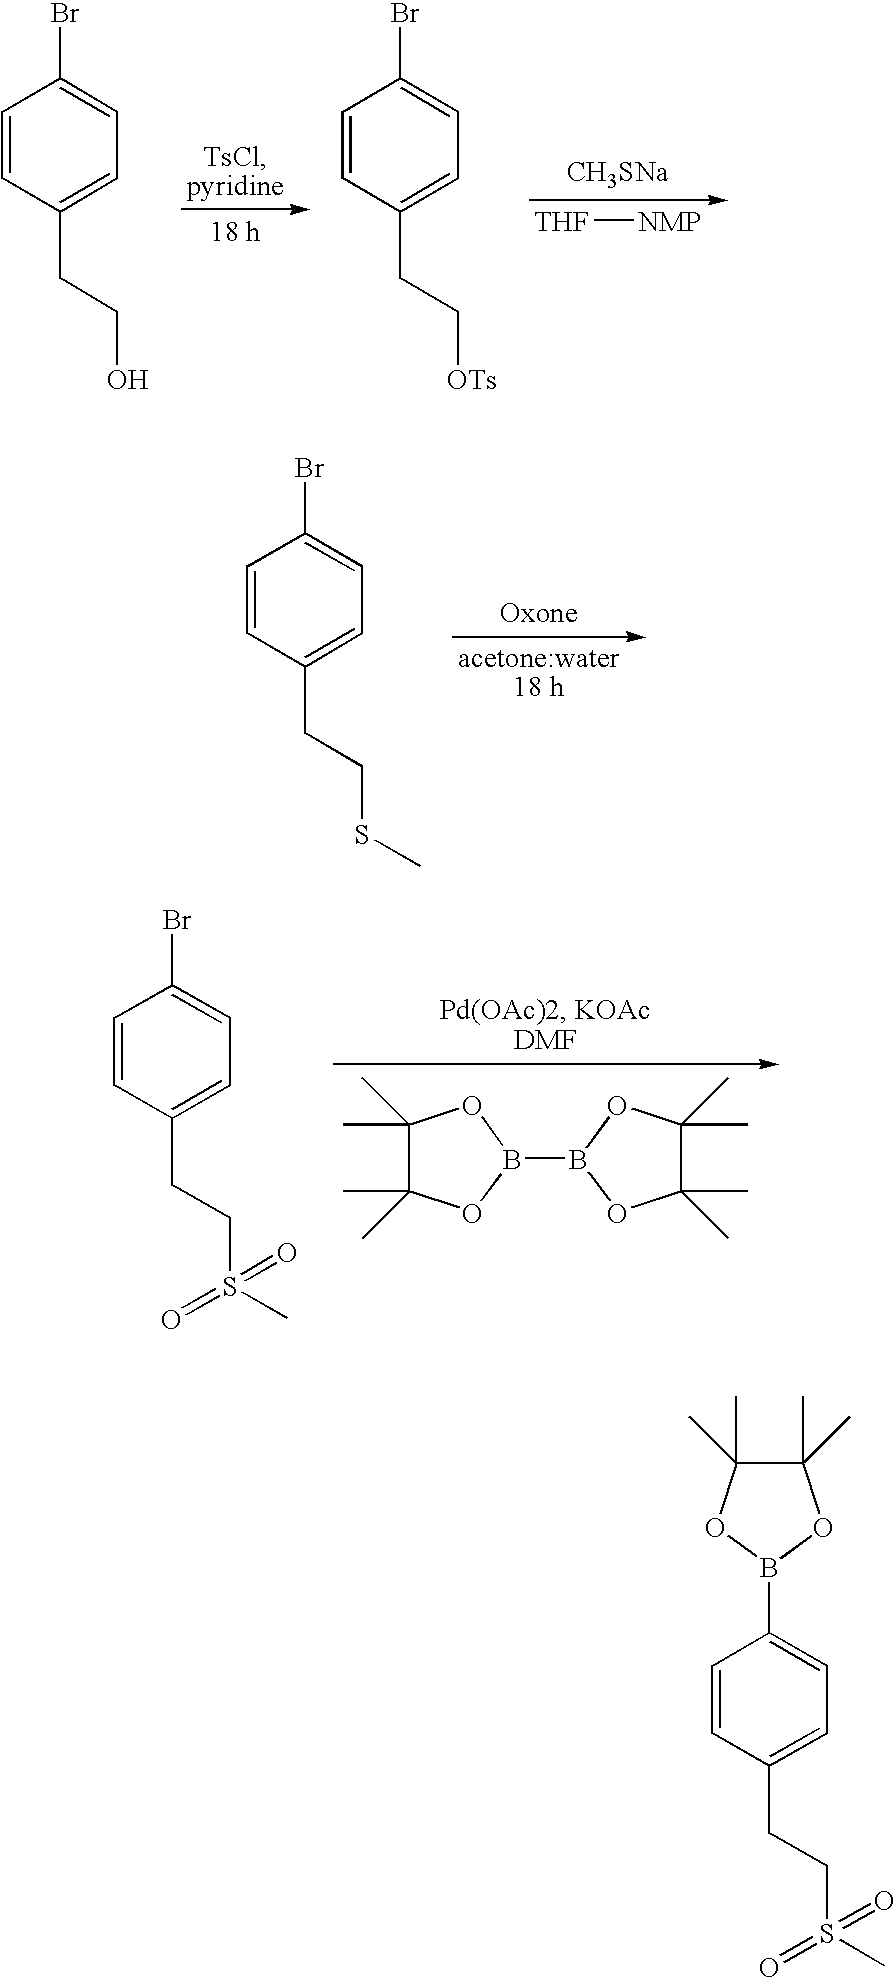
[THF][NMP].[CH3SNa].C1=CC(CCO)=CC=C1Br.C1=CC(CC[OTs])=CC=C1Br.C1=CC(CCSC)=CC=C1Br.C1(C)(C)C(C)(C)OB(B2OC(C)(C)C(C)(C)O2)O1.C1=CC(CCS(C)(=O)=O)=CC=C1Br.C1=CC(CCS(C)(=O)=O)=CC=C1B1OC(C)(C)C(C)(C)O1
